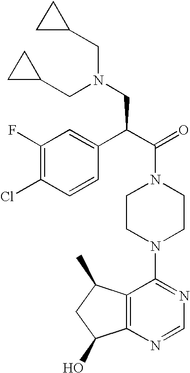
C(N1CCN(C2=NC=NC3=C2C(C)CC3O)CC1)(C(C1=CC(F)=C(Cl)C=C1)CN(CC1CC1)CC1CC1)=O
